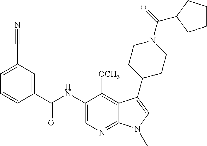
C1=C(C#N)C=C(C(NC2=CN=C3C(=C2[OCH3])C(C2CCN(C(=O)C4CCCC4)CC2)=CN3C)=O)C=C1
